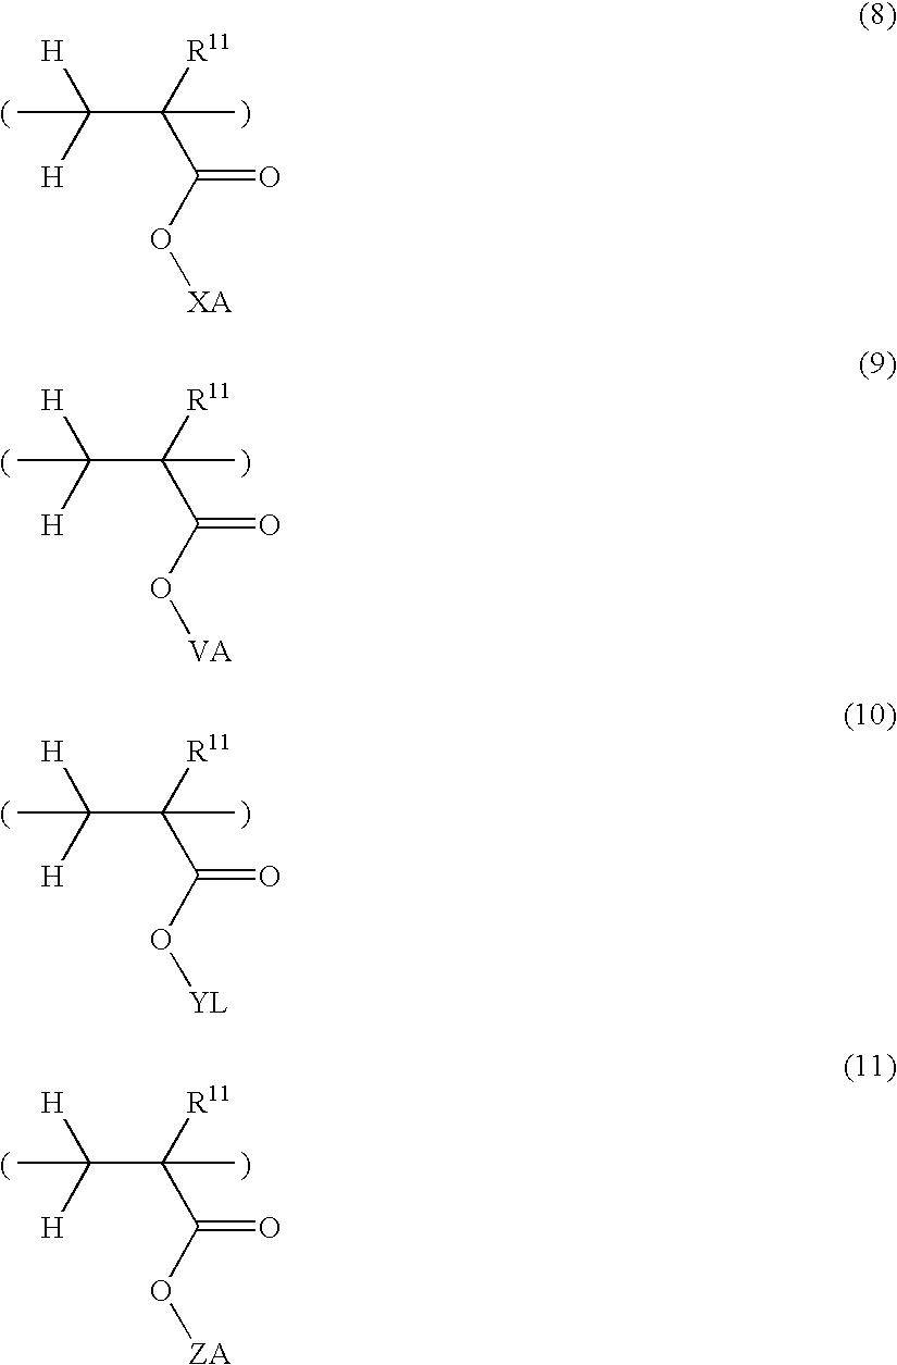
C(C([R11])(C(O[XA])=O)C)([H])([H])C.C(C([R11])(C(O[VA])=O)C)([H])([H])C.C(C([R11])(C(O[YL])=O)C)([H])([H])C.C(C([R11])(C(O[ZA])=O)C)([H])([H])C
